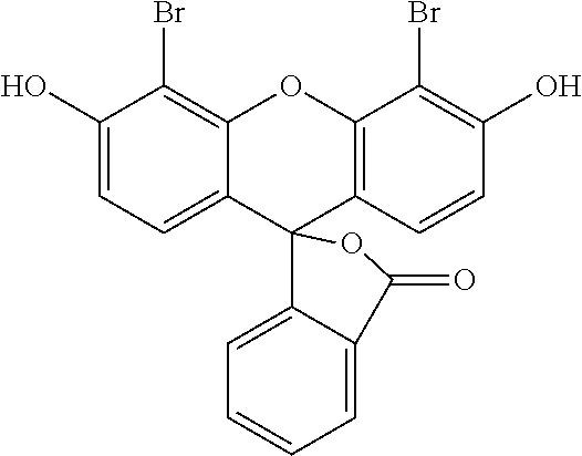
C1(O)=CC=C2C(=C1Br)OC1=C(C23C2=CC=CC=C2C(=O)O3)C=CC(O)=C1Br
